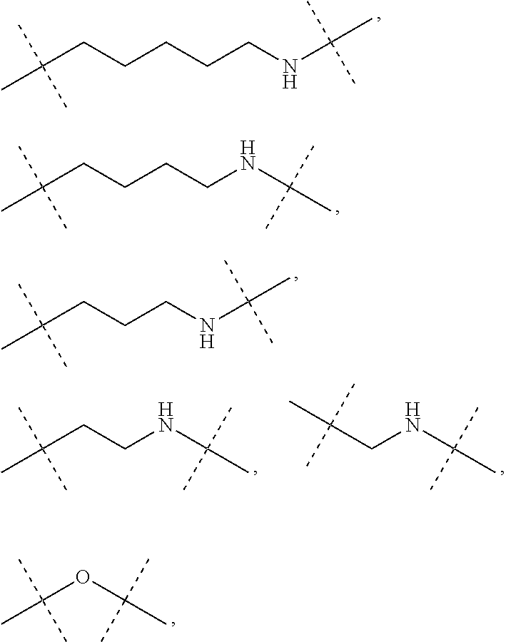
C(CCCCCNC(C)(C)C)(C)(C)C.C(CCCCNC(C)(C)C)(C)(C)C.C(CCCNC(C)(C)C)(C)(C)C.C(CCNC(C)(C)C)(C)(C)C.C(CNC(C)(C)C)(C)(C)C.C(OC(C)(C)C)(C)(C)C
